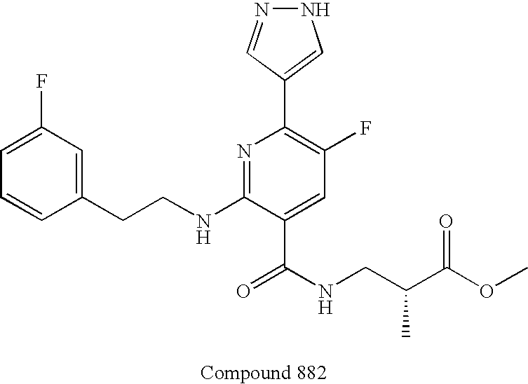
C1=CC(CCNC2=NC(C3=CNN=C3)=C(F)C=C2C(NCC(C(OC)=O)C)=O)=CC(F)=C1
